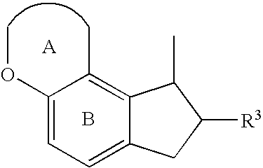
B.C12=C(C)C(OC)=CC=C1CC([R3])C2C
